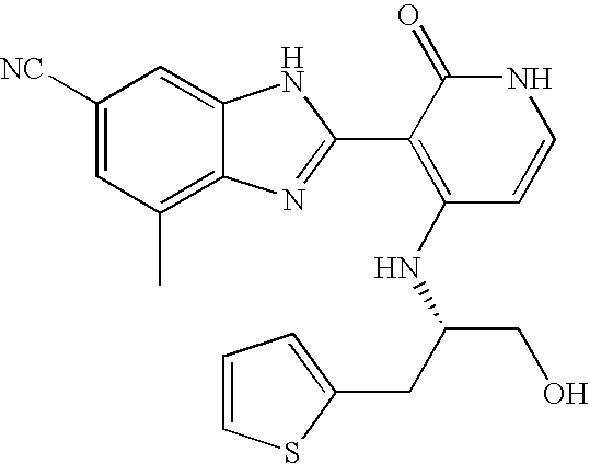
C1(C)=C2C(=CC([NC])=C1)NC(C1=C(NC(CO)CC3=CC=CS3)C=CNC1=O)=N2
